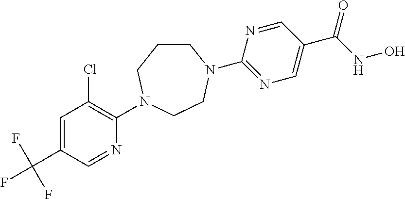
C1(N2CCCN(C3=NC=C(C(=O)NO)C=N3)CC2)=C(Cl)C=C(C(F)(F)F)C=N1
